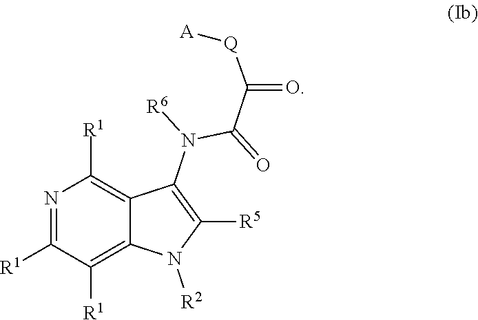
N1=C([R1])C([R1])=C2C(=C1[R1])C(N([R6])C(=O)C([Q][A])=O)=C([R5])N2[R2]
